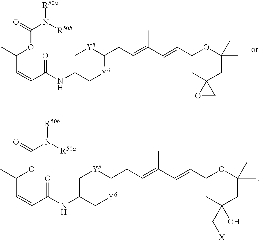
O=C(N([R50a])[R50b])OC(C=CC(NC1C[Y6]C(CC=C(C=CC2CC(C[X])(O)CC(C)(C)O2)C)[Y5]C1)=O)C.O=C(N([R50b])[R50a])OC(C=CC(NC1C[Y6]C(CC=C(C=CC2CC3(CC(C)(C)O2)OC3)C)[Y5]C1)=O)C
